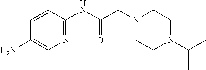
C1(N)=CN=C(NC(=O)CN2CCN(C(C)C)CC2)C=C1
